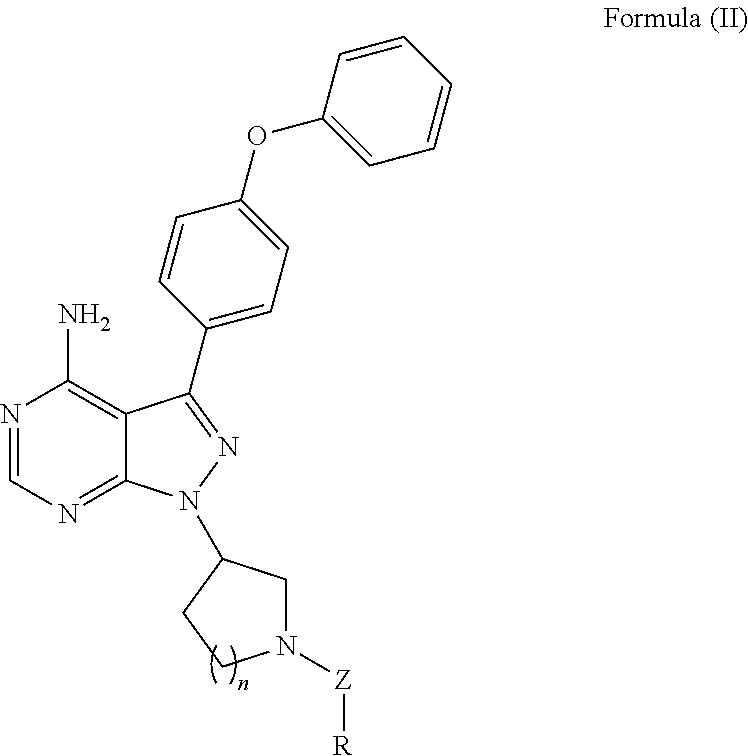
N1=CN=C2C(=C1N)C(C1=CC=C(OC3=CC=CC=C3)C=C1)=NN2C1CN([Z][R])CC1
